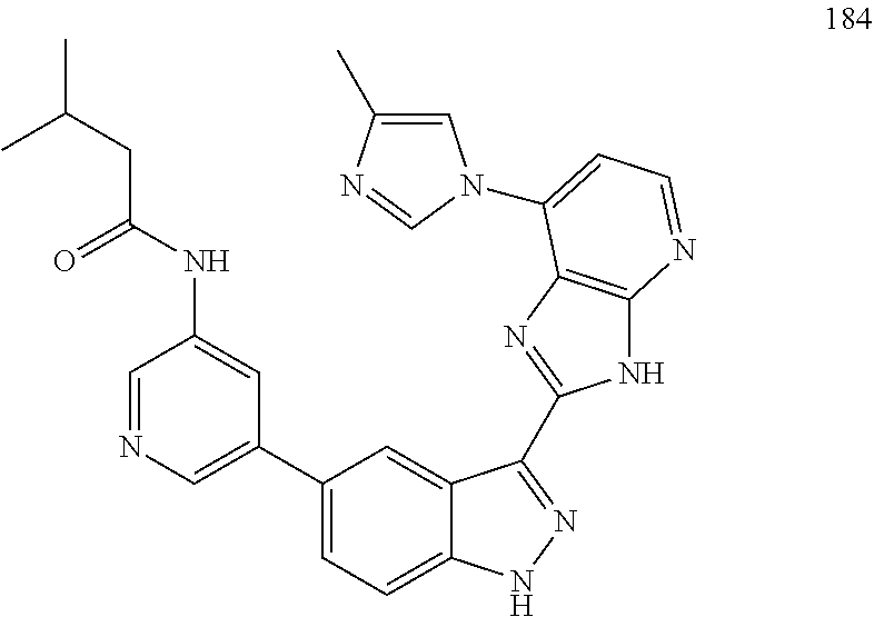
C1=NC=C(C2=CC=C3C(=C2)C(C2=NC4=C(N2)N=CC=C4N2C=C(C)N=C2)=NN3)C=C1NC(CC(C)C)=O
